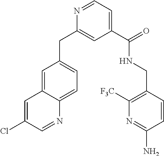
C1(CC2=CC=C3C(=C2)C=C(Cl)C=N3)=CC(C(NCC2=C([F3C])N=C(N)C=C2)=O)=CC=N1
